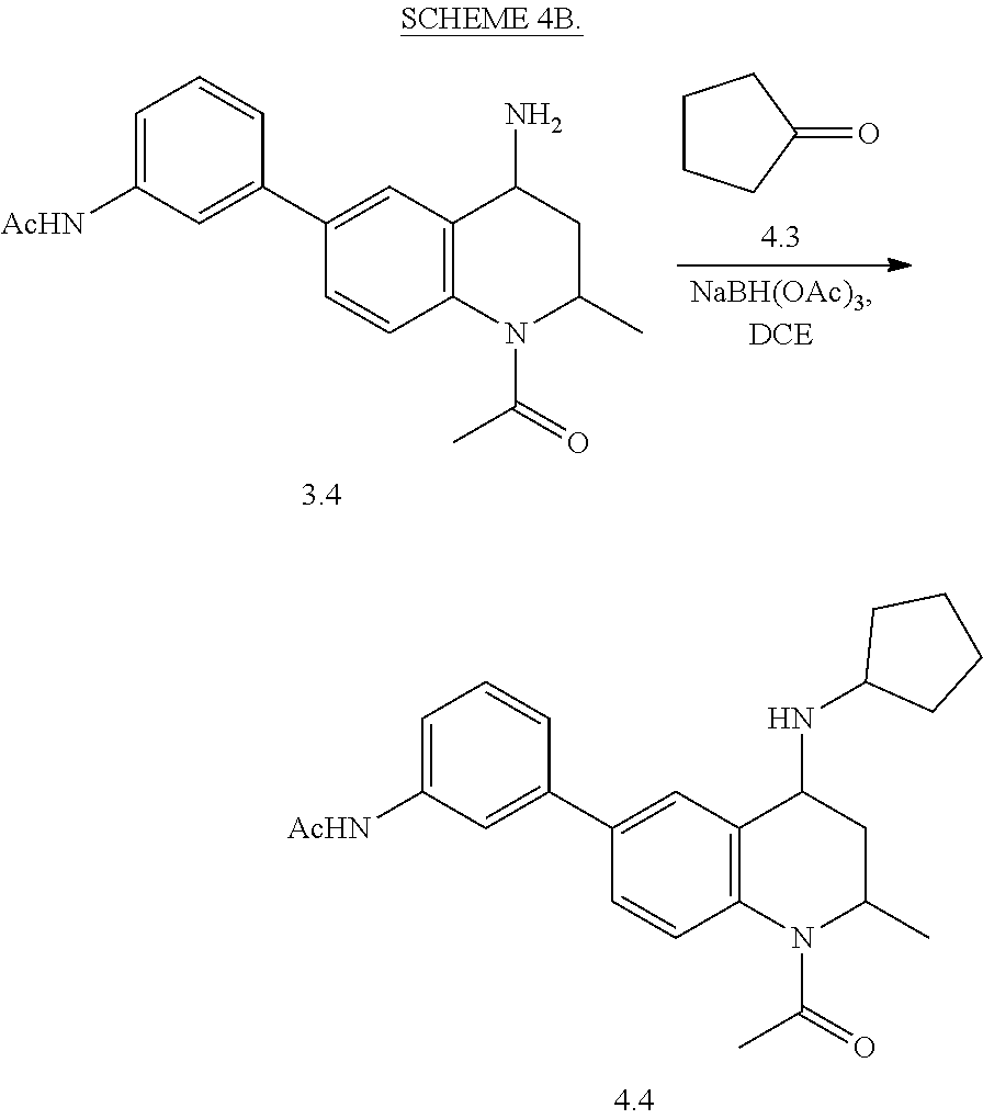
C12=C(N(C(=O)C)C(C)CC1N)C=CC(C1=CC([AcHN])=CC=C1)=C2.C1CCC(=O)C1.C12=C(N(C(=O)C)C(C)CC1NC1CCCC1)C=CC(C1=CC([AcHN])=CC=C1)=C2
